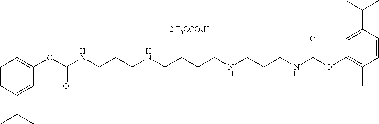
C1=CC(C(C)C)=CC(OC(NCCCNCCCCNCCCNC(OC2=C(C)C=CC(C(C)C)=C2)=O)=O)=C1C.[2 F3CCO2H]
